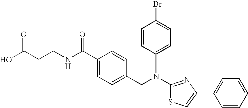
N(C1=NC(C2=CC=CC=C2)=CS1)(CC1=CC=C(C(NCCC(O)=O)=O)C=C1)C1=CC=C(Br)C=C1
